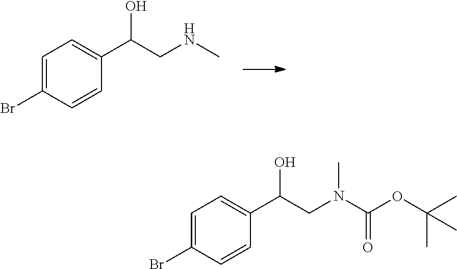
C1=C(Br)C=CC(C(CNC)O)=C1.C1=C(Br)C=CC(C(CN(C(OC(C)(C)C)=O)C)O)=C1
